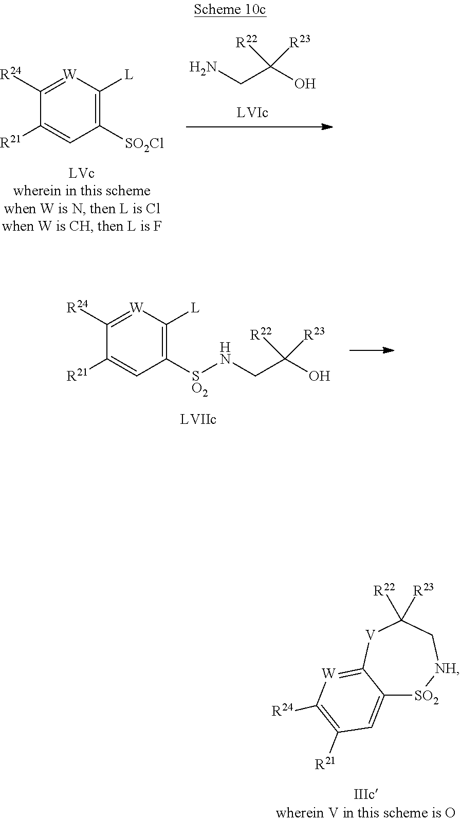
C12=CC([R21])=C([R24])[W]=C1[V]C([R22])([R23])C[NH][SO2]2.C(CN)(O)([R22])[R23].C1([R24])=[W]C([L])=C([SO2Cl])C=C1[R21].C(N[SO2]C1=C([L])[W]=C([R24])C([R21])=C1)C(O)([R22])[R23]
